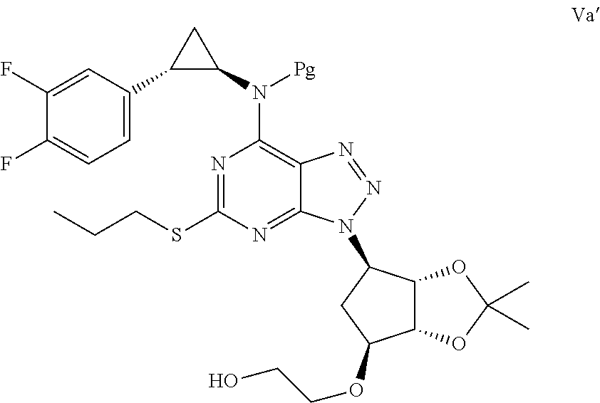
N1=C(SCCC)N=C2C(=C1N(C1CC1C1=CC=C(F)C(F)=C1)[Pg])N=NN2C1C2C(C(OCCO)C1)OC(C)(C)O2
